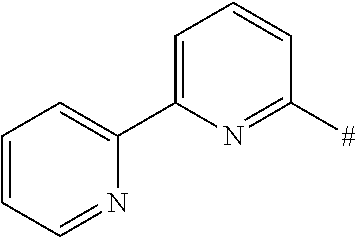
C1=C(C2=CC=CC=N2)N=C([#])C=C1
